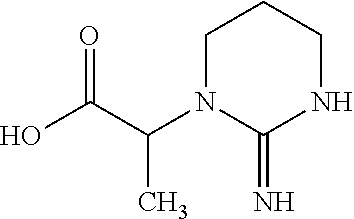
OC(C(N1C(=N)NCCC1)C)=O
